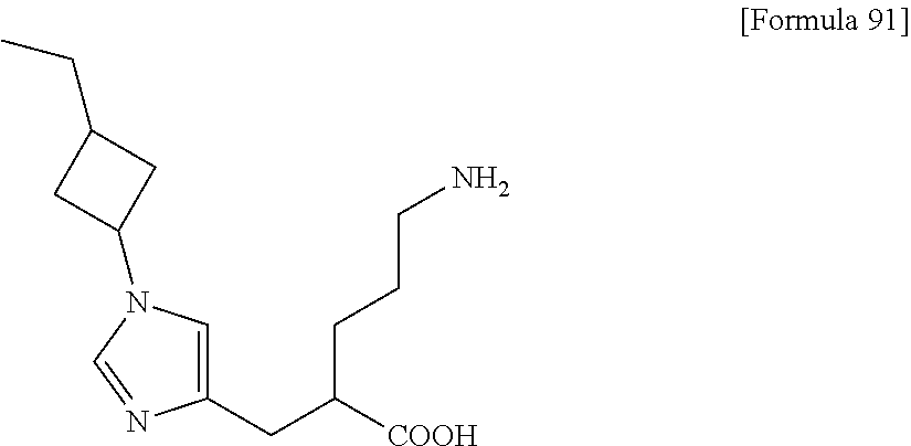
C1(CC([COOH])CCCN)=CN(C2CC(CC)C2)C=N1
